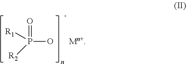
P(O)(=O)([R1])[R2]
